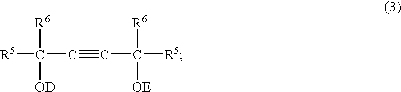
[R5]C(C#CC([R5])([R6])[OE])([R6])[OD]
